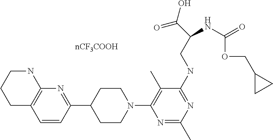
C1C2=C(NCC1)N=C(C1CCN(C3=C(C)C(NCC(C(=O)O)NC(OCC4CC4)=O)=NC(C)=N3)CC1)C=C2
